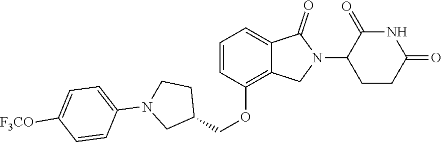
C1(COC2=C3C(=CC=C2)C(=O)N(C2CCC(=O)NC2=O)C3)CCN(C2=CC=C([F3CO])C=C2)C1
